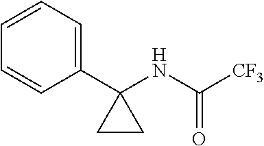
C1(C2(NC(=O)[CF3])CC2)=CC=CC=C1
